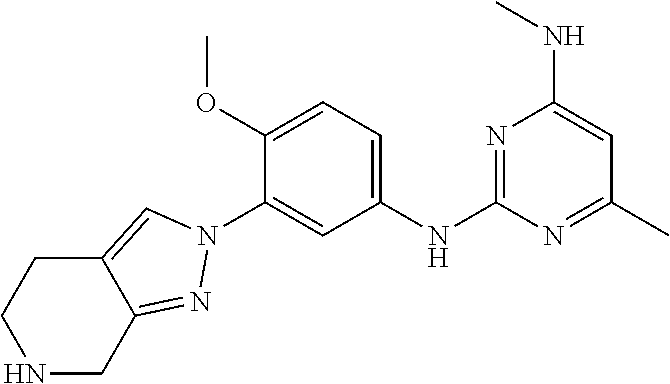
C1=C(NC2=NC(NC)=CC(C)=N2)C=C(N2C=C3C(=N2)CNCC3)C(OC)=C1
